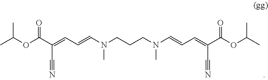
CC(OC(C(=CC=CN(CCCN(C=CC=C(C(OC(C)C)=O)C#N)C)C)C#N)=O)C
